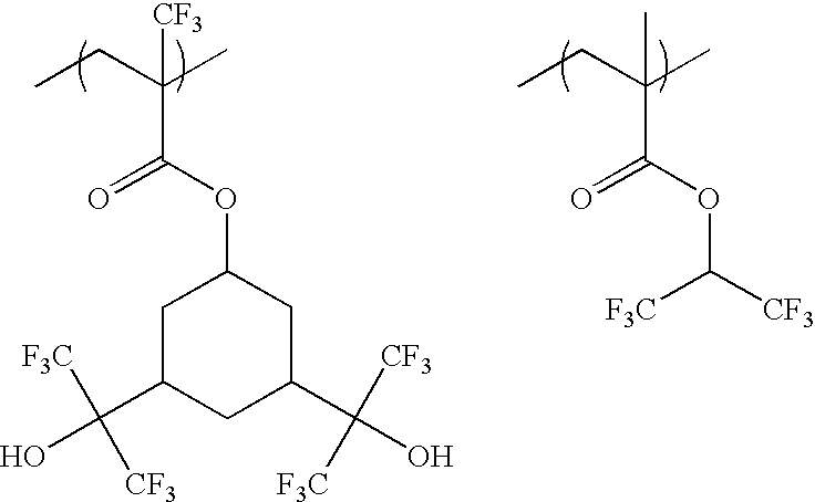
CCC(C)(C(OC1CC(C(O)([F3C])[CF3])CC(C(O)([CF3])[F3C])C1)=O)[CF3].CCC(C)(C(OC([CF3])[F3C])=O)C
